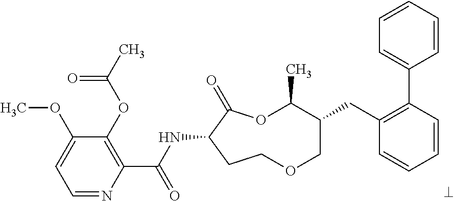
C1=NC(C(NC2C(=O)OC(C)C(CC3=C(C4=CC=CC=C4)C=CC=C3)COCC2)=O)=C(OC(C)=O)C(OC)=C1
